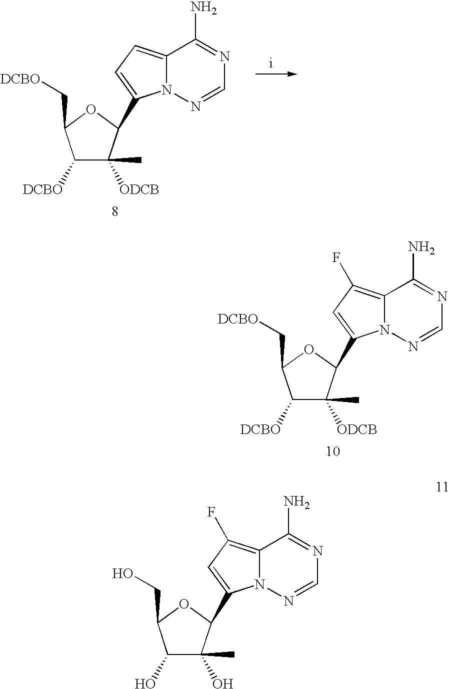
C1([DCBO])C([ODCB])(C)C(C2=CC=C3N2N=CN=C3N)OC1C[DCBO].C1([DCBO])C([ODCB])(C)C(C2=CC(F)=C3N2N=CN=C3N)OC1C[DCBO].C1(O)C(O)(C)C(C2=CC(F)=C3N2N=CN=C3N)OC1CO
